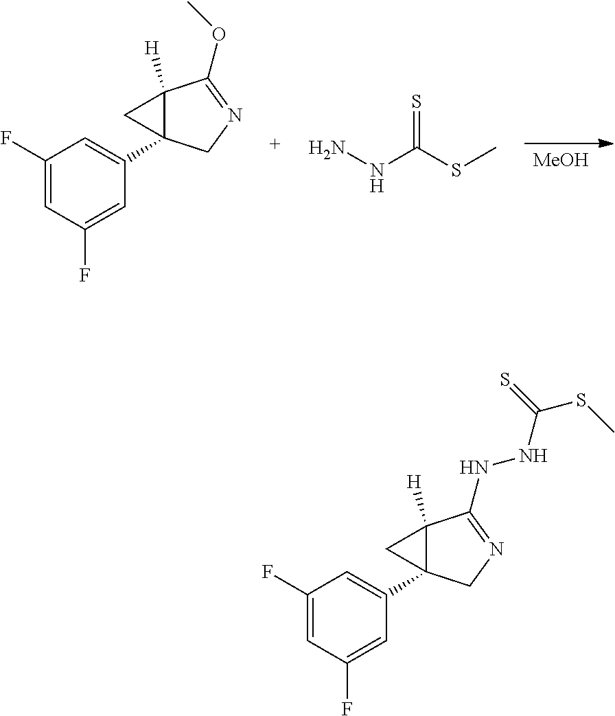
[MeOH].C1(F)=CC(F)=CC(C23C([H])(C2)C(OC)=NC3)=C1.NNC(SC)=S.C1(F)=CC(F)=CC(C23C([H])(C2)C(NNC(SC)=S)=NC3)=C1
